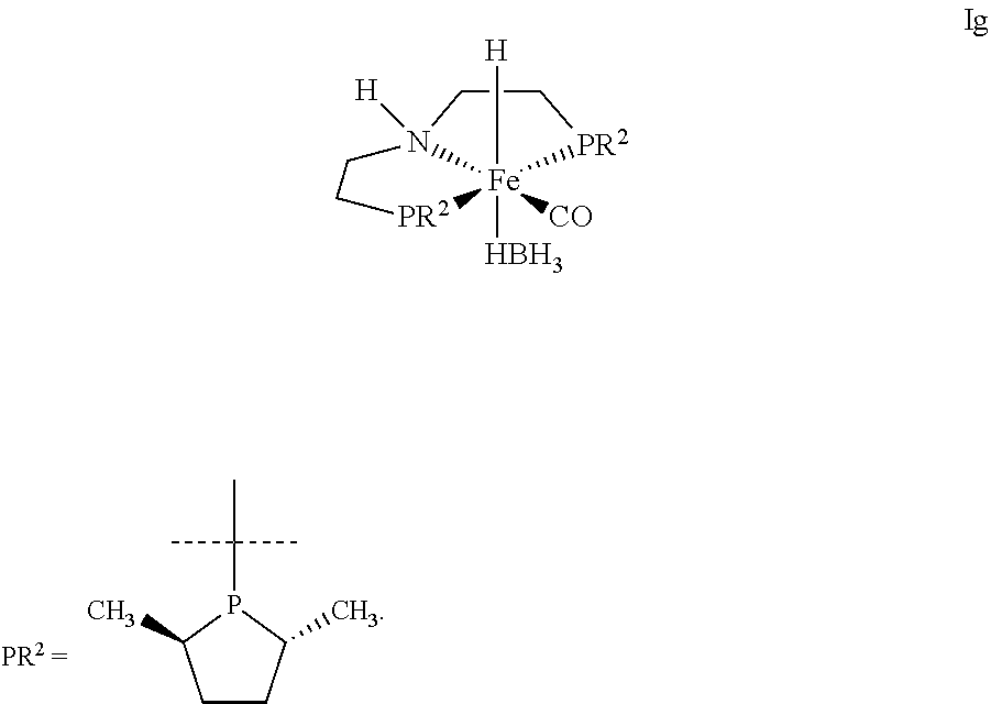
N12([H])[Fe]([CO])([H])([HBH3])([PR2]CC1)[PR2]CC2.C1CC(C)P(C(C)(C)C)C1C
